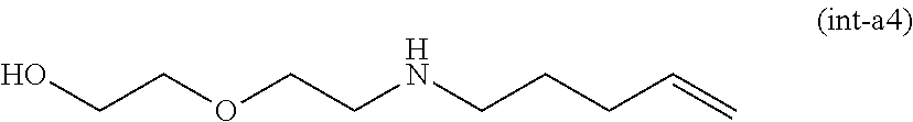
OCCOCCNCCCC=C
